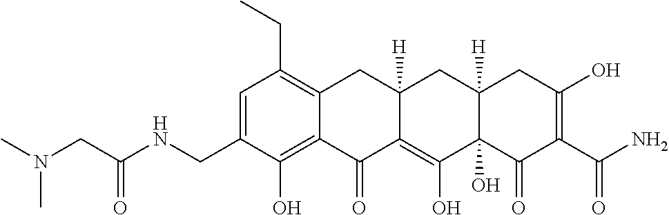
C1=C(CNC(CN(C)C)=O)C(O)=C2C(=C1CC)CC1([H])C(=C(O)C3(O)C([H])(C1)CC(O)=C(C(N)=O)C3=O)C2=O
